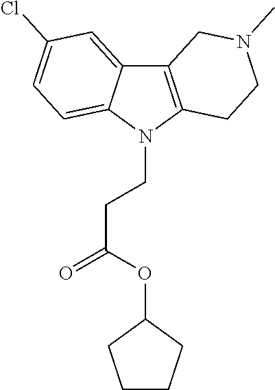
C12=C(N(CCC(=O)OC3CCCC3)C3=CC=C(Cl)C=C13)CCN(C)C2
